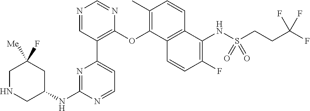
C1NCC(NC2=NC(C3=C(OC4=C(C)C=CC5=C4C=CC(F)=C5NS(=O)(=O)CCC(F)(F)F)N=CN=C3)=CC=N2)CC1(F)[Me]
